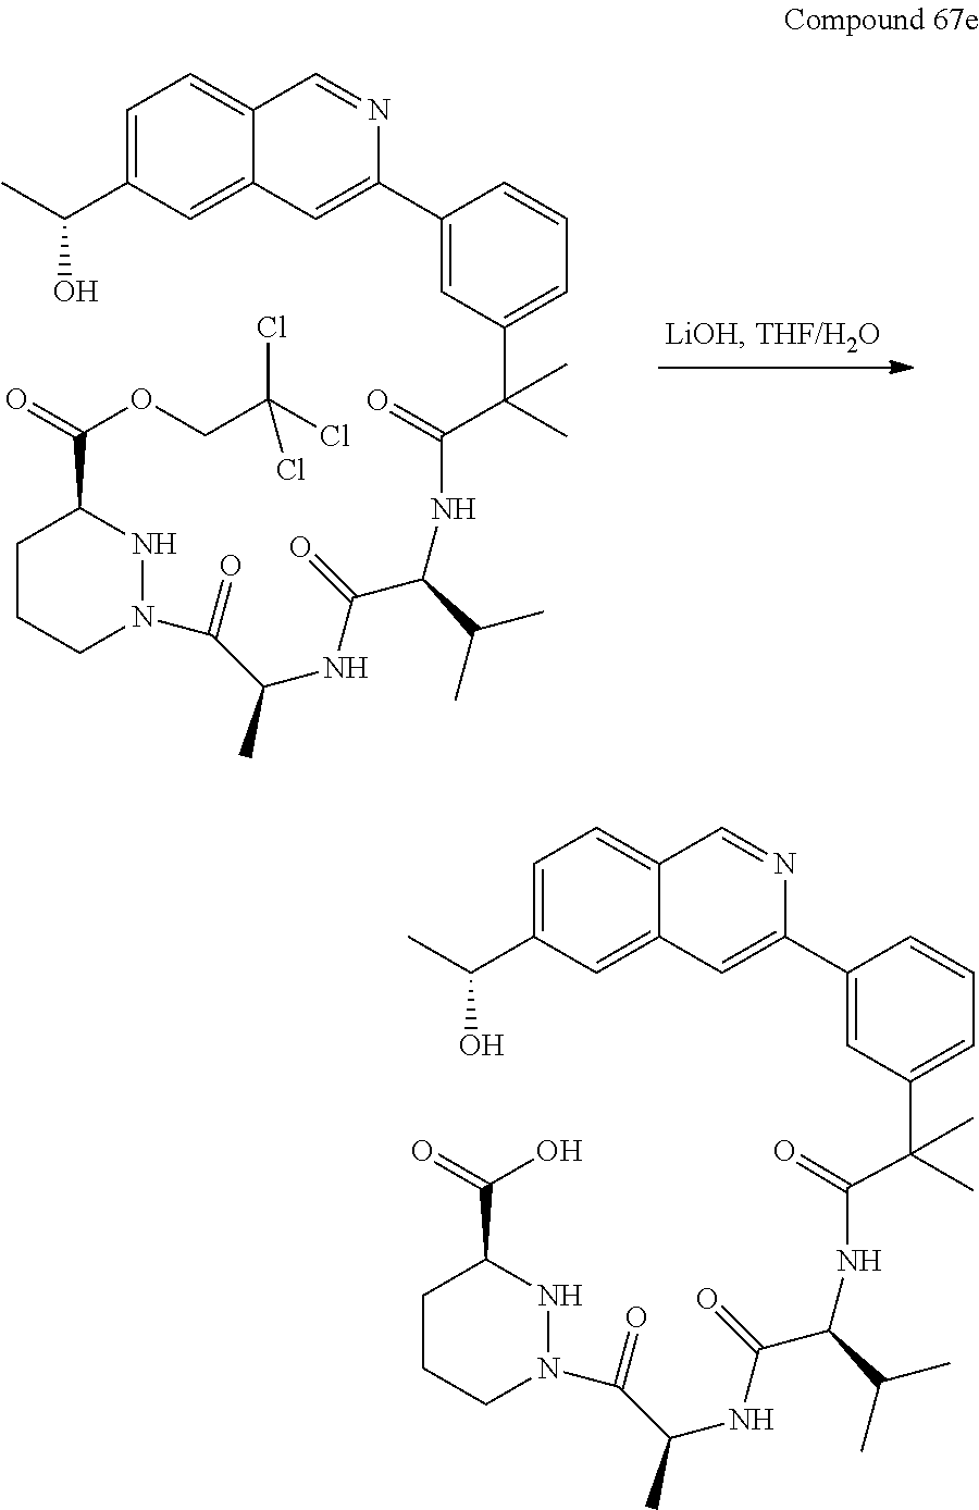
C1CCN(C(C(NC(=O)C(C(C)C)NC(C(C2=CC=CC(C3=CC4=CC(C(C)O)=CC=C4C=N3)=C2)(C)C)=O)C)=O)NC1C(=O)OCC(Cl)(Cl)Cl.C1CCN(C(C(NC(=O)C(C(C)C)NC(C(C2=CC=CC(C3=CC4=CC(C(C)O)=CC=C4C=N3)=C2)(C)C)=O)C)=O)NC1C(=O)O
